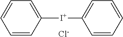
C1=CC([I+]C2=CC=CC=C2)=CC=C1.[Cl-]
